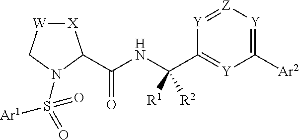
[X]1[W]CN(S(=O)([Ar1])=O)C1C(NC(C1=[Y]C([Ar2])=[Y][Z]=[Y]1)([R2])[R1])=O
